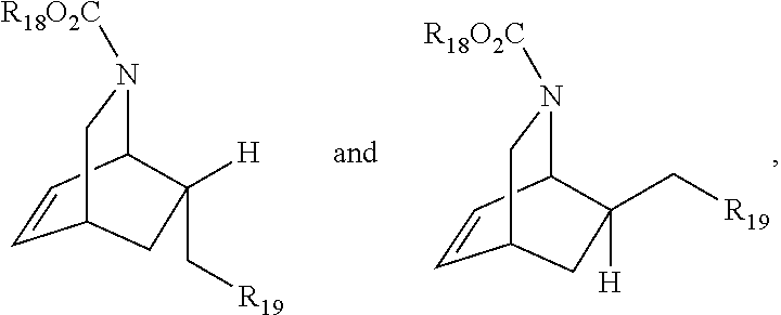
C1=CC2N([R18O2C])CC1CC2(C[R19])[H].C1=CC2N([R18O2C])CC1CC2([H])C[R19]
